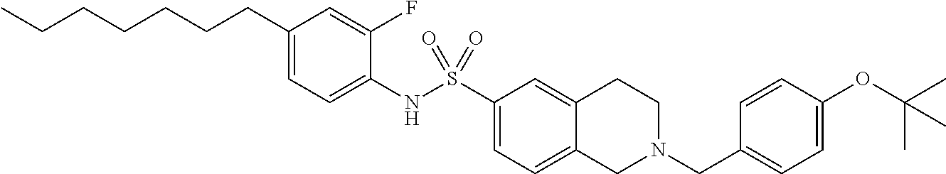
C1(CCCCCCC)=CC=C(NS(C2=CC=C3C(=C2)CCN(CC2=CC=C(OC(C)(C)C)C=C2)C3)(=O)=O)C(F)=C1
